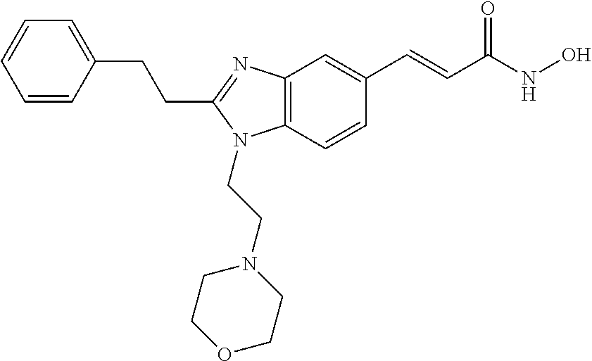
C1=CC(CCC2=NC3=C(N2CCN2CCOCC2)C=CC(C=CC(NO)=O)=C3)=CC=C1
